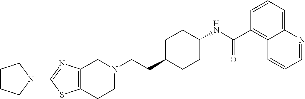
C1(N2CCCC2)=NC2=C(S1)CCN(CCC1CCC(NC(C3=C4C(=CC=C3)N=CC=C4)=O)CC1)C2
